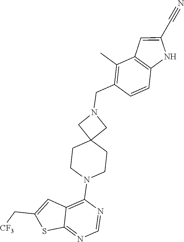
C12=NC=NC(N3CCC4(CC3)CN(CC3=C(C)C5=C(C=C3)NC(C#N)=C5)C4)=C1C=C(C[CF3])S2
